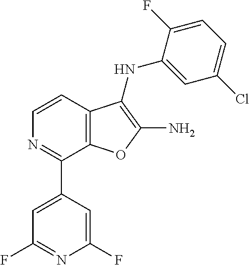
C1=CC2=C(C(C3=CC(F)=NC(F)=C3)=N1)OC(N)=C2NC1=CC(Cl)=CC=C1F
